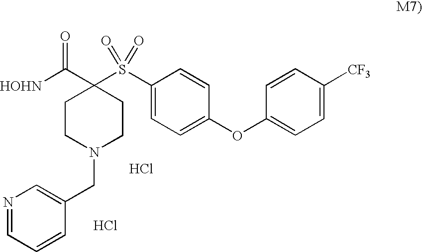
[HOHN]C(=O)C1(S(C2=CC=C(OC3=CC=C([CF3])C=C3)C=C2)(=O)=O)CCN(CC2=CN=CC=C2)CC1.Cl.Cl
